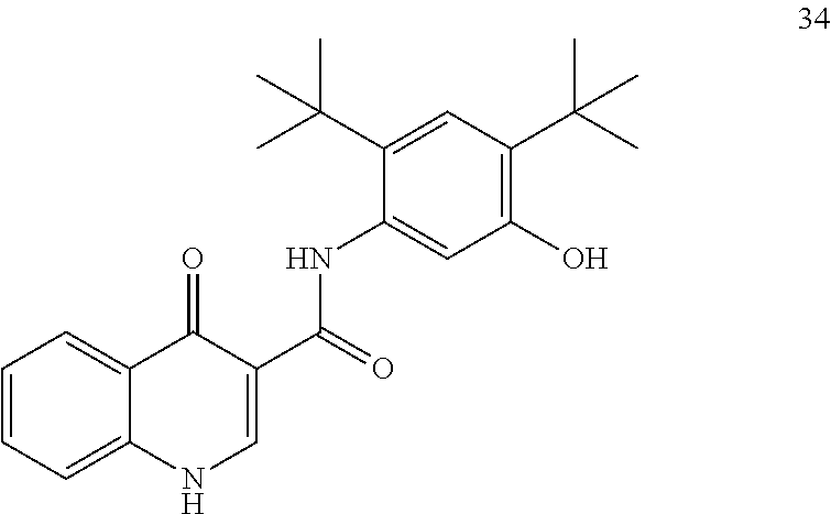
C(C1=CNC2=CC=CC=C2C1=O)(=O)NC1=CC(O)=C(C(C)(C)C)C=C1C(C)(C)C
